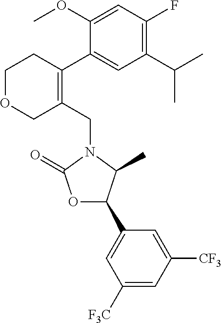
C1(CN2C(=O)OC(C3=CC([F3C])=CC([CF3])=C3)C2C)=C(C2=CC(C(C)C)=C(F)C=C2OC)CCOC1
